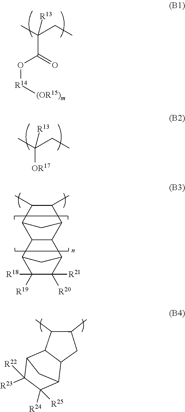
C(C(C)(CC)[R13])(=O)O[R14][(OR15)m].[OR17]C(C)(CC)[R13].C1(C)C(C)C2C3C(C1C2)C1C([R20])([R21])C([R19])([R18])C3C1.C12C([R23])([R22])C([R24])([R25])C(C3C1C(C)C(C)C3)C2
